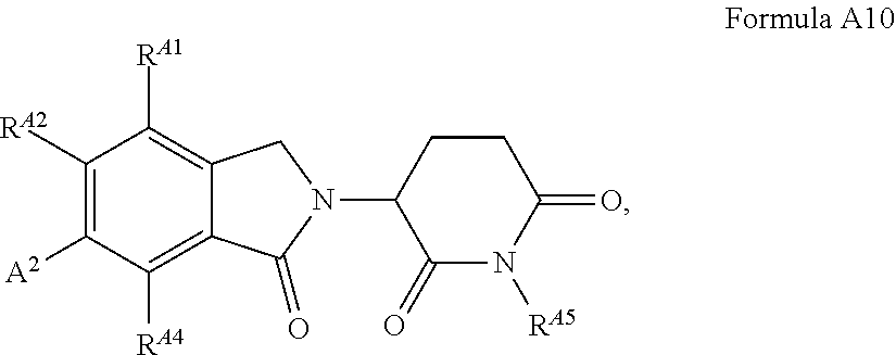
C1([RA2])=C([A2])C([RA4])=C2C(=C1[RA1])CN(C1C(=O)N([RA5])C(=O)CC1)C2=O
